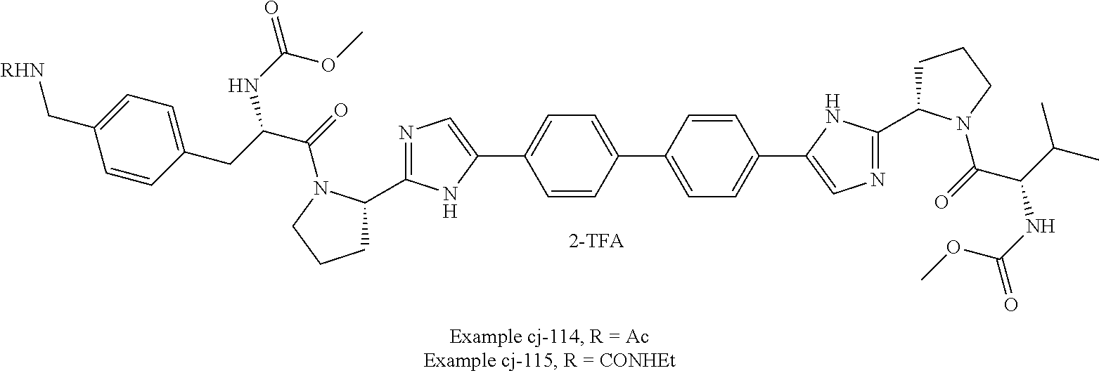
N1=C(C2CCCN2C(=O)C(CC2=CC=C(C[RHN])C=C2)NC(=O)OC)NC(C2=CC=C(C3=CC=C(C4=CN=C(C5CCCN5C(=O)C(C(C)C)NC(=O)OC)N4)C=C3)C=C2)=C1
